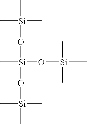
C[Si](O[Si](O[Si](C)(C)C)(O[Si](C)(C)C)C)(C)C
